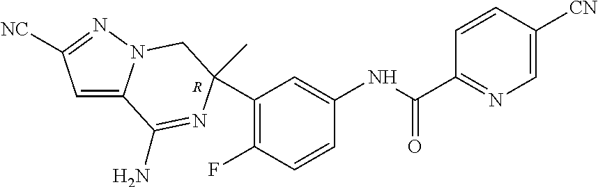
C1(C2(C)N=C(N)C3=CC([NC])=NN3C2)=C(F)C=CC(NC(C2=NC=C([CN])C=C2)=O)=C1.[R]
